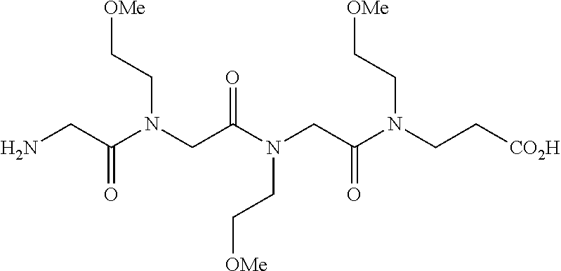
N(CC(N(CC[CO2H])CC[OMe])=O)(CC[OMe])C(CN(CC[OMe])C(CN)=O)=O
